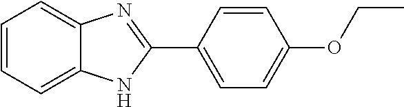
C1=CC=C2C(=C1)N=C(C1=CC=C(OCC)C=C1)N2
